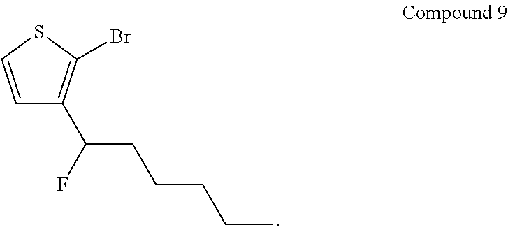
C1=CSC(Br)=C1C(F)CCCCC
